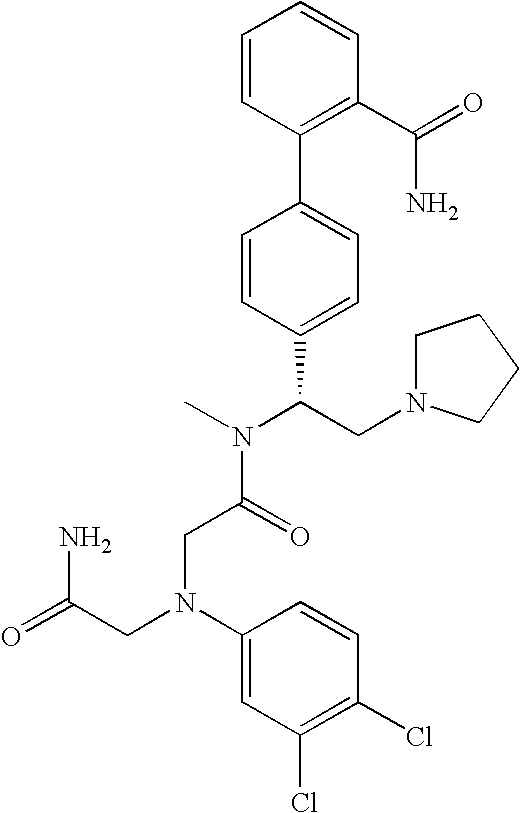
C1=CC(C2=CC=C(C(CN3CCCC3)N(C)C(=O)CN(CC(=O)N)C3=CC(Cl)=C(Cl)C=C3)C=C2)=C(C(=O)N)C=C1
